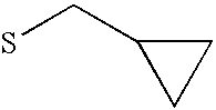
C1C(CS)C1
